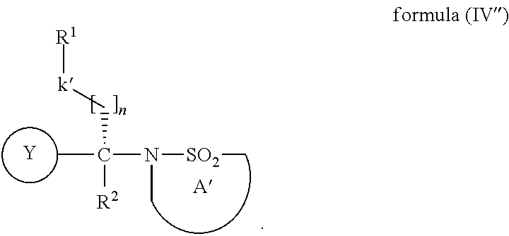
[Y].[R1][k]CC(C)(N([SO2]C)C)[R2]
